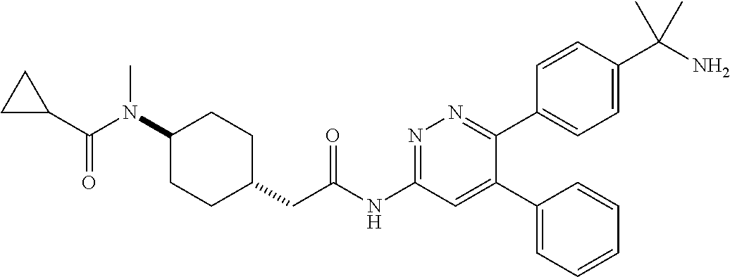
C1(N(C(C2CC2)=O)C)CCC(CC(NC2=NN=C(C3=CC=C(C(N)(C)C)C=C3)C(C3=CC=CC=C3)=C2)=O)CC1
